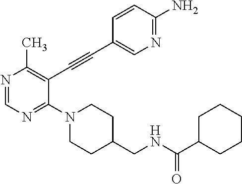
N1=CN=C(N2CCC(CNC(C3CCCCC3)=O)CC2)C(C#CC2=CN=C(N)C=C2)=C1C
